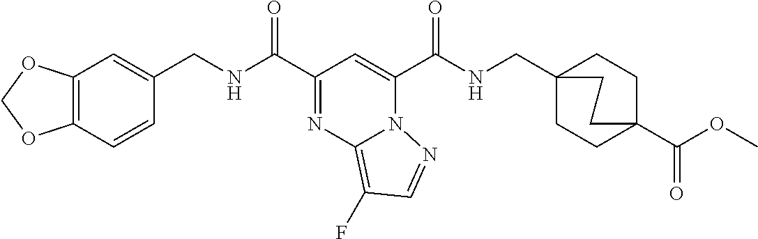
C(=O)(C1=CC(C(=O)NCC2=CC3=C(C=C2)OCO3)=NC2=C(F)C=NN21)NCC12CCC(C(OC)=O)(CC1)CC2
